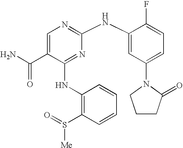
C1=C(C(N)=O)C(NC2=C(S(=O)[Me])C=CC=C2)=NC(NC2=CC(N3CCCC3=O)=CC=C2F)=N1
